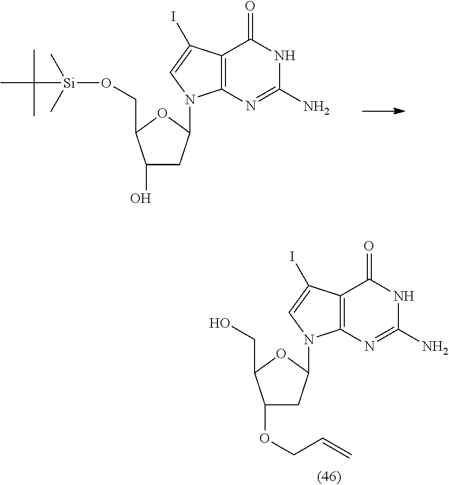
C1(O)CC(N2C3=C(C(=O)NC(N)=N3)C(I)=C2)OC1CO[Si](C)(C)C(C)(C)C.C1(OCC=C)CC(N2C3=C(C(=O)NC(N)=N3)C(I)=C2)OC1CO
